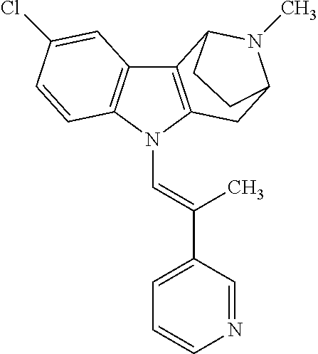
C12=C(N(C=C(C3=CC=CN=C3)C)C3=C1C=C(Cl)C=C3)CC1N(C)C2CC1
